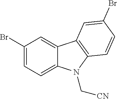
C1(Br)=CC=C2C(=C1)C1=C(N2C[CN])C=CC(Br)=C1
